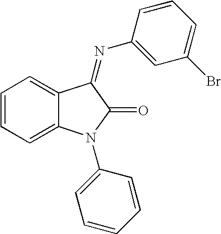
C1=CC=C2C(=C1)C(=NC1=CC(Br)=CC=C1)C(=O)N2C1=CC=CC=C1
